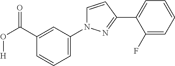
C1=CC=C(F)C(C2=NN(C3=CC=CC(C(O[H])=O)=C3)C=C2)=C1
